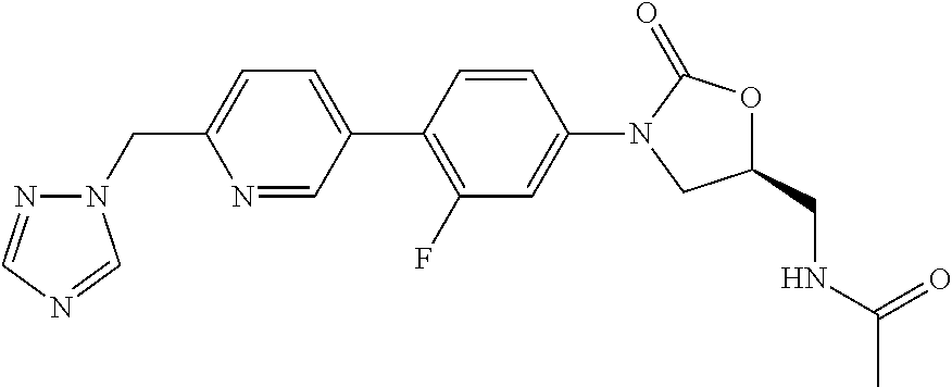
C1(CN2N=CN=C2)=CC=C(C2=C(F)C=C(N3CC(CNC(C)=O)OC3=O)C=C2)C=N1
